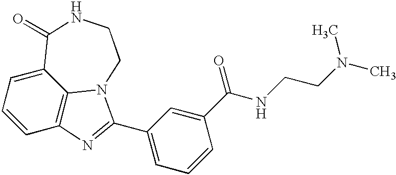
C1=CC2=C3C(=C1)C(=O)NCCN3C(C1=CC=CC(C(NCCN(C)C)=O)=C1)=N2
